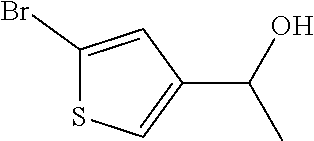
C1(Br)=CC(C(O)C)=CS1
